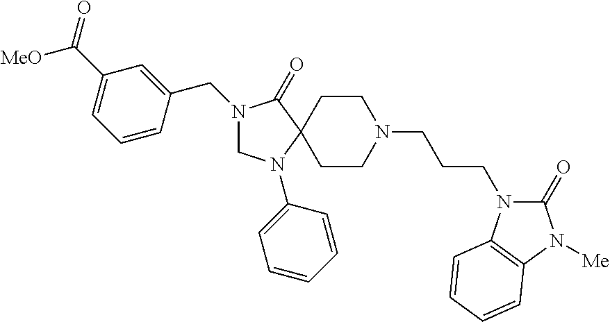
N1(CC2=CC(C(=O)[MeO])=CC=C2)CN(C2=CC=CC=C2)C2(C1=O)CCN(CCCN1C(=O)N([Me])C3=C1C=CC=C3)CC2
